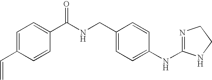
C1=C(C=C)C=CC(C(NCC2=CC=C(NC3=NCCN3)C=C2)=O)=C1
